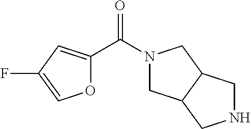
N1(C(C2=CC(F)=CO2)=O)CC2C(C1)CNC2
